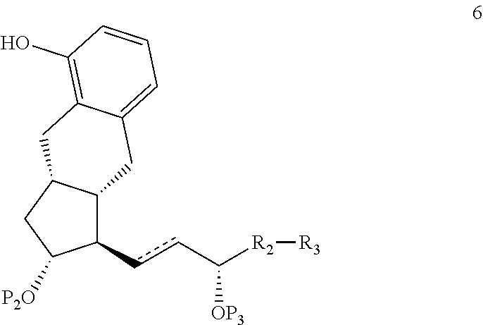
C1(ccC([R2][R3])[OP3])C([P2O])CC2C1CC1=CC=CC(O)=C1C2
